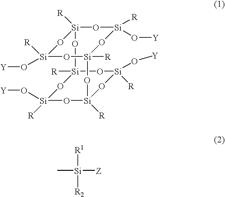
O1[Si]([R])(O[Y])O[Si]2([R])O[Si]([R])(O[Y])O[Si]1([R])O[Si]1([R])O[Si]([R])(O[Y])O[Si]([R])(O2)O[Si]([R])(O[Y])O1.[R1][Si]([R2])([Z])C
